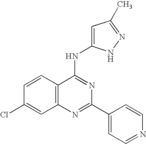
C12=C(N=C(C3=CC=NC=C3)N=C1NC1=CC(C)=NN1)C=C(Cl)C=C2
